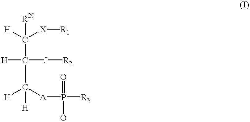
C(C(C([H])([A]P(=O)(O)[R3])[H])([H])[J][R2])([H])([X][R1])[R20]
